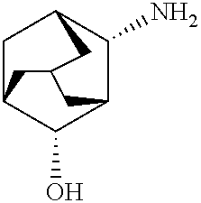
C1C2C(O)C3C(N)C1CC(C2)C3
